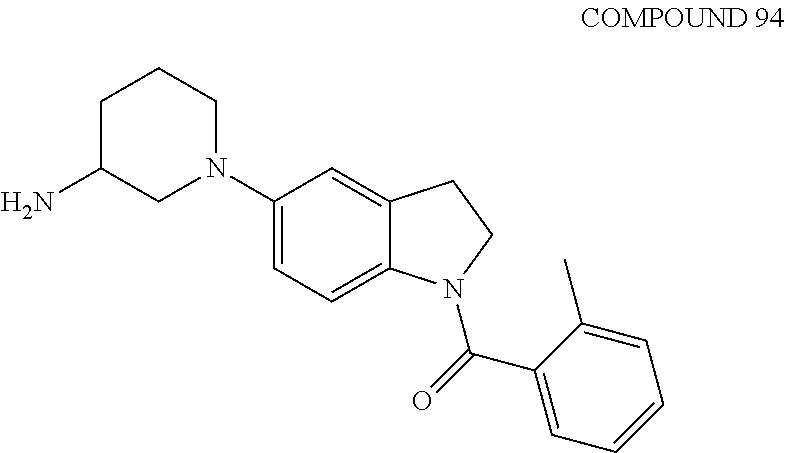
C1C(N)CN(C2=CC=C3C(=C2)CCN3C(C2=CC=CC=C2C)=O)CC1
